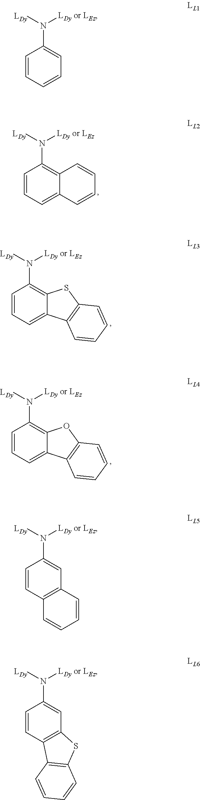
C1=CC=C2C(=C1N([LDy])[LDy or LEz])C=CC=C2.C1=CC=C2C(=C1N([LDy])[LDy or LEz])SC1=C2C=CC=C1.C1=CC=C2C(=C1N([LDy])[LDy or LEz])OC1=C2C=CC=C1.C1=CC=CC=C1N([LDy])[LDy or LEz].C1=CC2=C(C=C1N([LDy])[LDy or LEz])C=CC=C2.C1=CC2=C(C=C1N([LDy])[LDy or LEz])SC1=C2C=CC=C1
